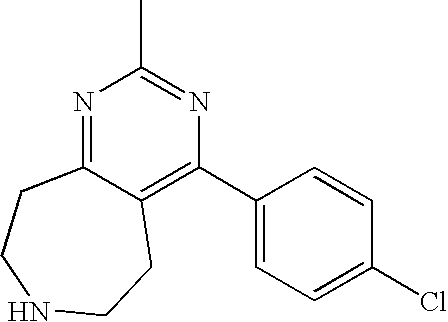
N1=C2C(=C(C3=CC=C(Cl)C=C3)N=C1C)CCNCC2
